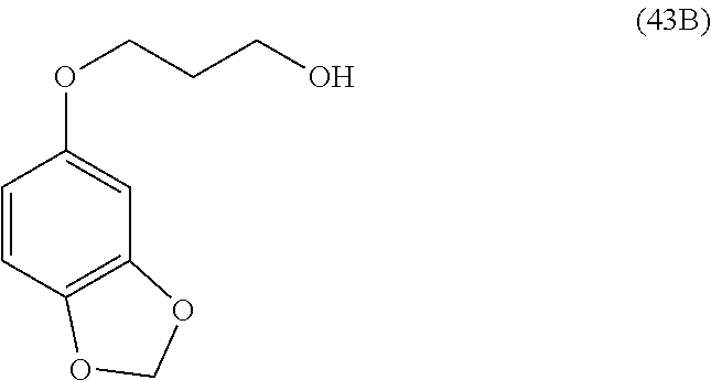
C1=CC2=C(C=C1OCCCO)OCO2
